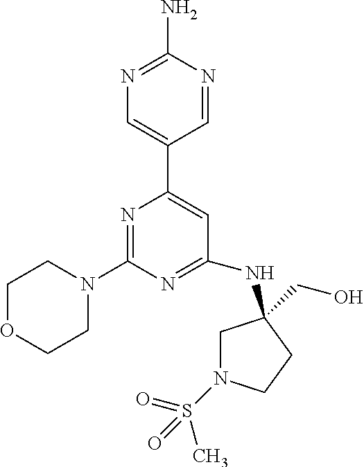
N1=C(N)N=CC(C2=CC(NC3(CO)CN(S(=O)(C)=O)CC3)=NC(N3CCOCC3)=N2)=C1
